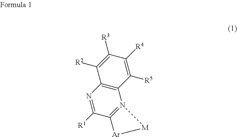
C12=C(N=C([R1])C3=N1[M][Ar]3)C([R2])=C([R3])C([R4])=C2[R5]
